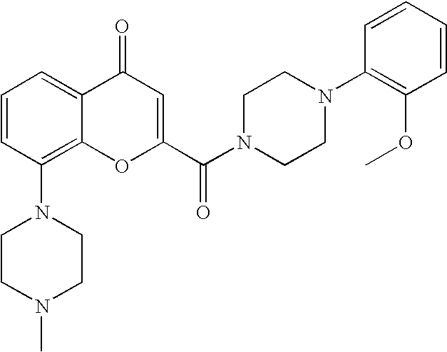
C1CN(C)CCN1C1=C2C(=CC=C1)C(=O)C=C(C(N1CCN(C3=C(OC)C=CC=C3)CC1)=O)O2
